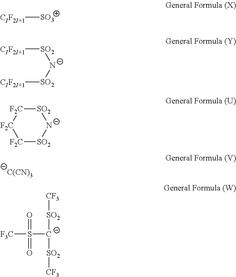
[CIF2I+1][SO3].[CIF2I+1][SO2][N-][SO2][CIF2I+1].[SO2]1[F2C][F2C][F2C][SO2][N-]1.[C(CN)3].[F3C]S([C-]([SO2][CF3])[SO2][CF3])(=O)=O
